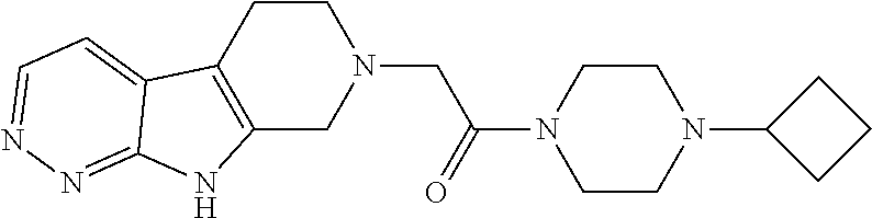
C1CC2=C(CN1CC(N1CCN(C3CCC3)CC1)=O)NC1=NN=CC=C21
